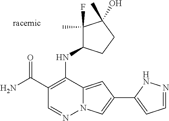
N12C(=CC(C3=CC=NN3)=C1)C(NC1C(F)(C)C(O)(C)CC1)=C(C(N)=O)C=N2
